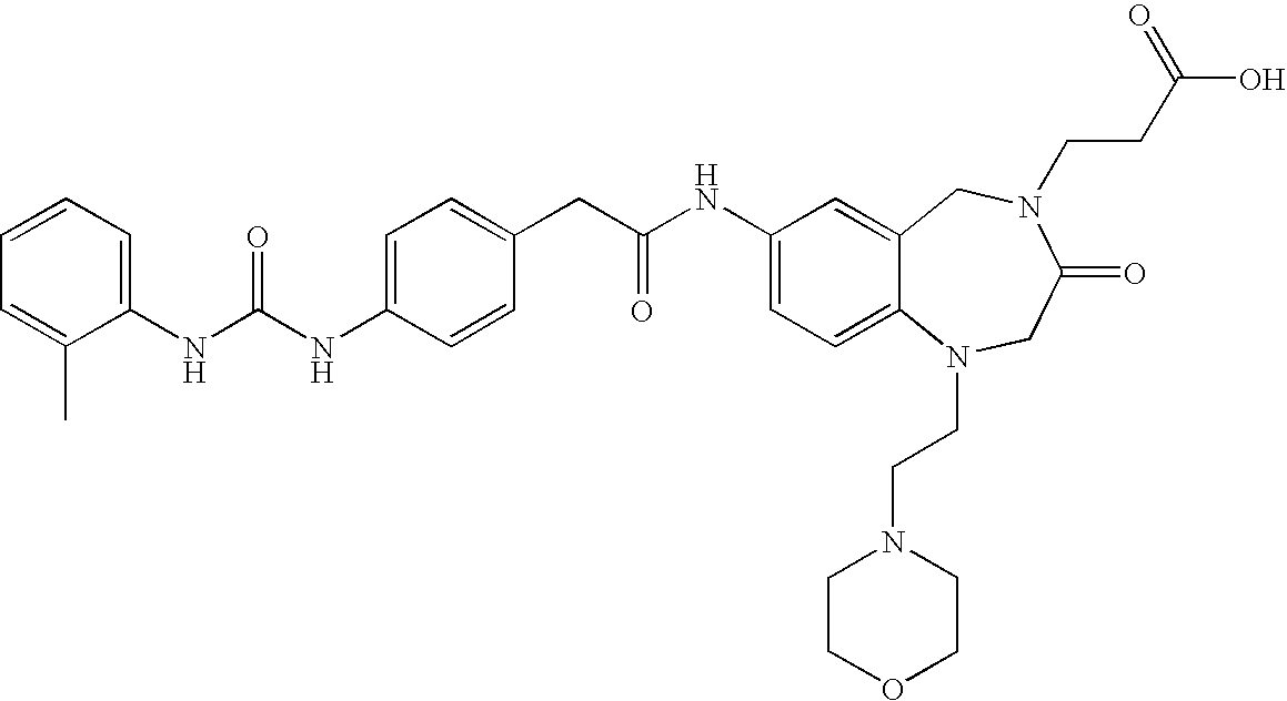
C1(NC(NC2=CC=C(CC(NC3=CC=C4C(=C3)CN(CCC(O)=O)C(=O)CN4CCN3CCOCC3)=O)C=C2)=O)=CC=CC=C1C
